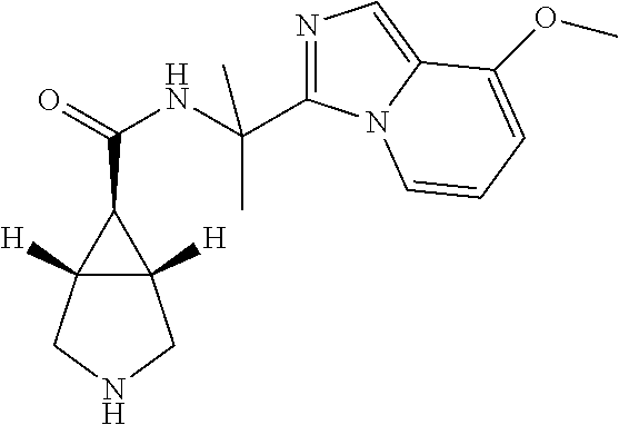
N1=C(C(NC(=O)C2C3([H])C2([H])CNC3)(C)C)N2C(=C1)C(OC)=CC=C2
